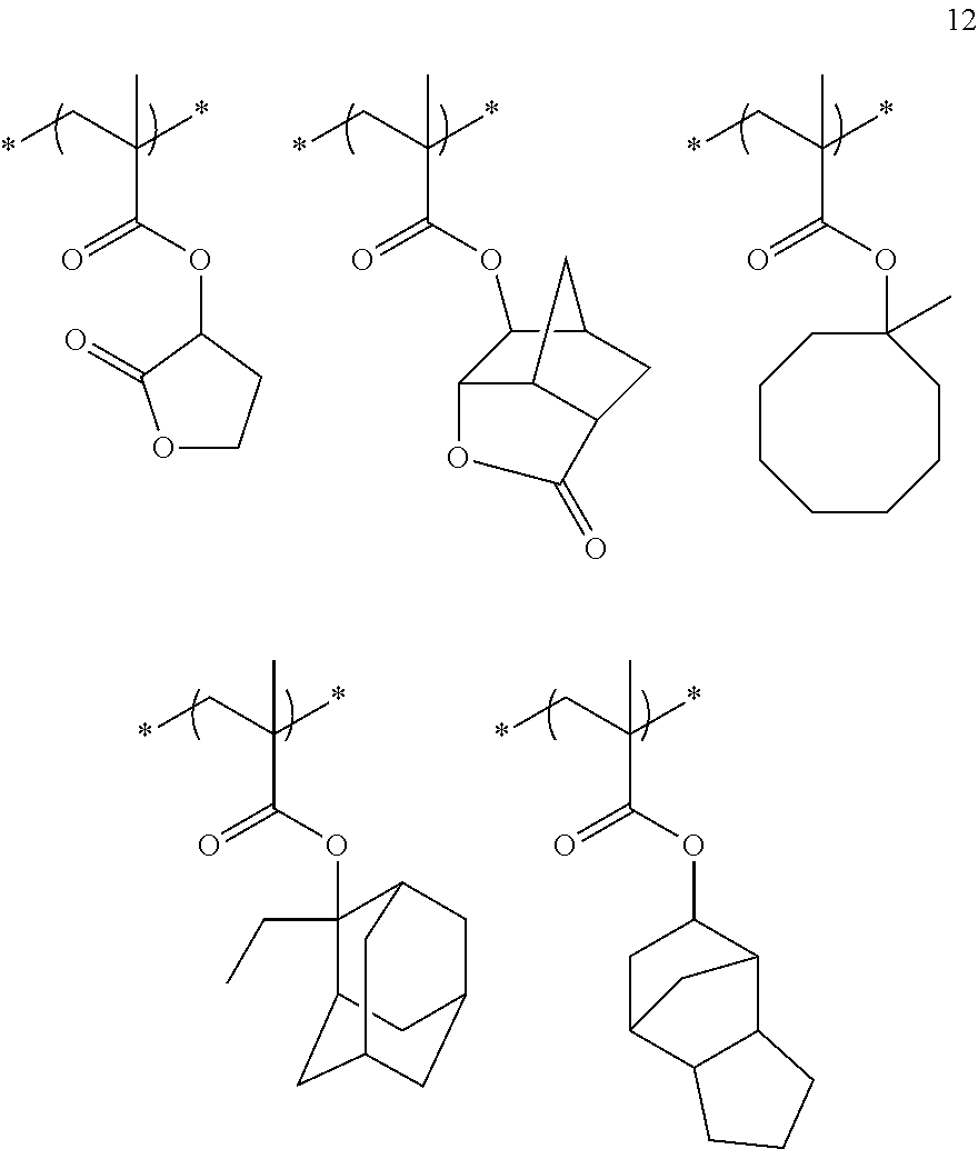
*CC(C(=O)OC1(C)CCCCCCC1)(*)C.*CC(C(=O)OC1C2C3C(CC1C3)C(=O)O2)(*)C.*CC(C(=O)OC1C(=O)OCC1)(*)C.*CC(C(=O)OC1CC2C3C(C1C2)CCC3)(*)C.*CC(C(=O)OC1(CC)C2CC3CC(CC1C3)C2)(*)C
